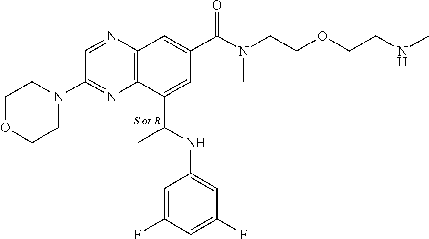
C1(C(NC2=CC(F)=CC(F)=C2)C)=CC(C(N(CCOCCNC)C)=O)=CC2=C1N=C(N1CCOCC1)C=N2.[S or R]
